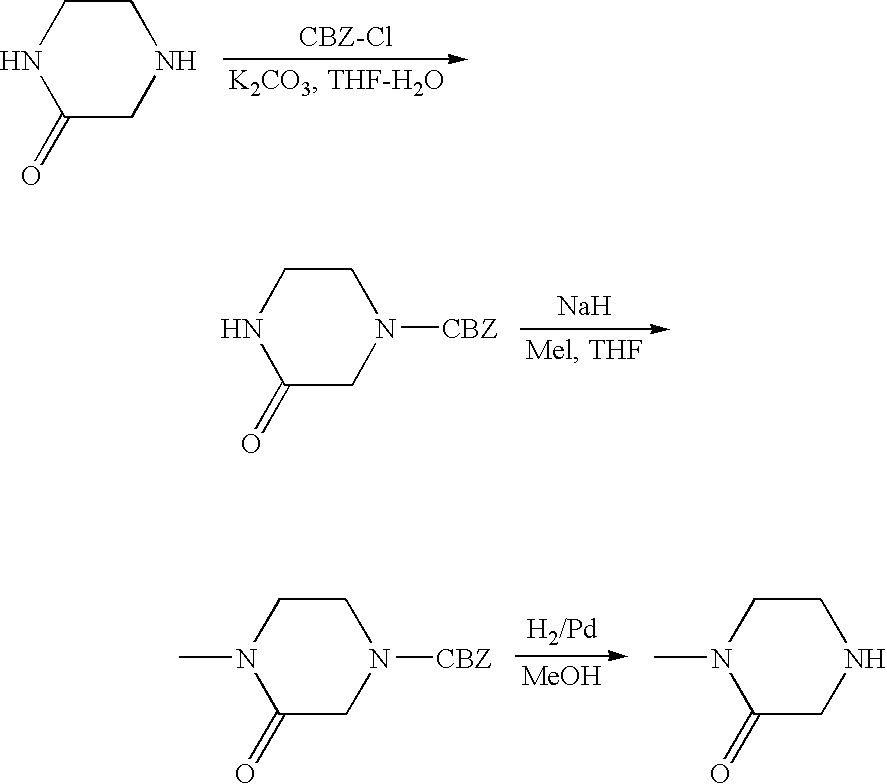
C1(=O)CNCCN1.[Na].C1(=O)CN([CBZ])CCN1.[MeOH].C1(=O)CN([CBZ])CCN1C.C1(=O)CNCCN1C
